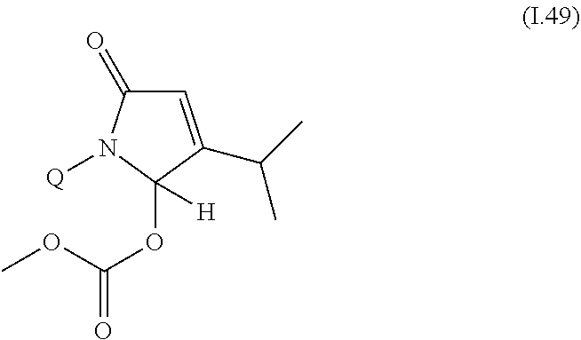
C1=C(C(C)C)C(OC(OC)=O)([H])N([Q])C1=O
